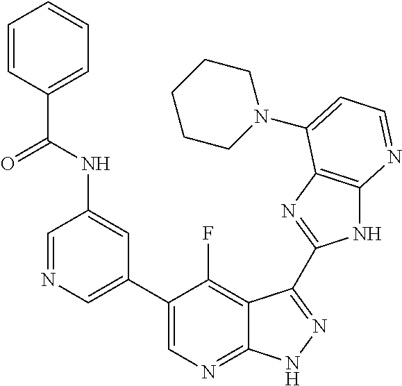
C1=NC=C(C2=CN=C3C(=C2F)C(C2=NC4=C(N2)N=CC=C4N2CCCCC2)=NN3)C=C1NC(C1=CC=CC=C1)=O
